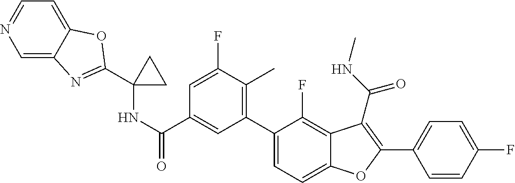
N(C(C1=CC(C2=CC=C3C(=C2F)C(C(NC)=O)=C(C2=CC=C(F)C=C2)O3)=C(C)C(F)=C1)=O)C1(C2=NC3=CN=CC=C3O2)CC1
